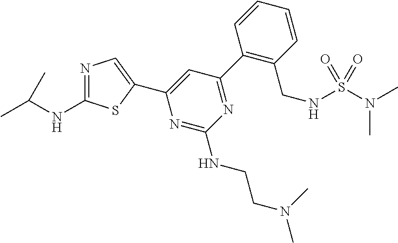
N1=C(NC(C)C)SC(C2=CC(C3=C(CNS(N(C)C)(=O)=O)C=CC=C3)=NC(NCCN(C)C)=N2)=C1
